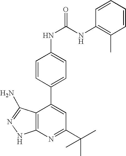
C1(C(C)(C)C)=NC2=C(C(C3=CC=C(NC(=O)NC4=C(C)C=CC=C4)C=C3)=C1)C(N)=NN2
